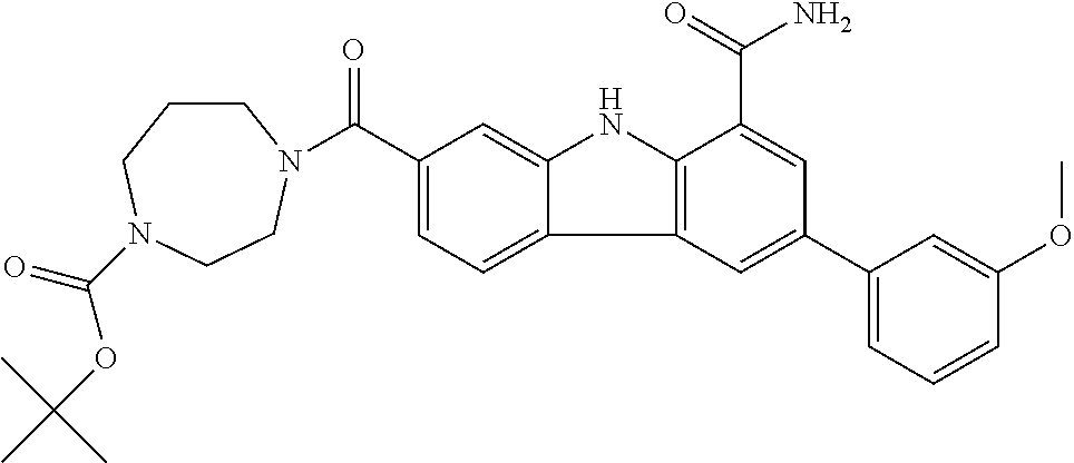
C1(C(=O)N2CCCN(C(=O)OC(C)(C)C)CC2)=CC=C2C(=C1)NC1=C2C=C(C2=CC=CC(OC)=C2)C=C1C(=O)N
